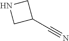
C1C(C#N)CN1
